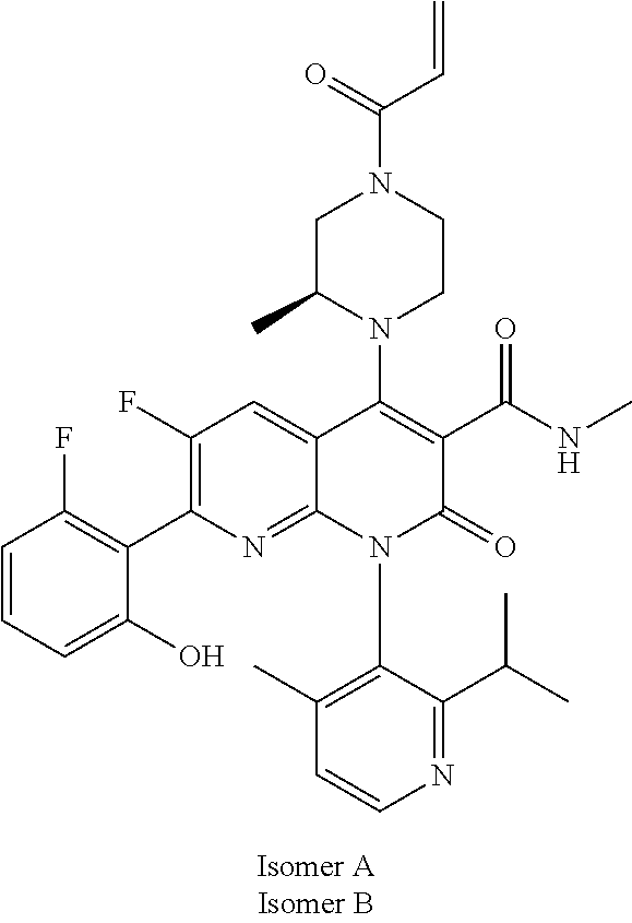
C1(F)=C(C2=C(F)C=CC=C2O)N=C2C(=C1)C(N1CCN(C(C=C)=O)CC1C)=C(C(NC)=O)C(=O)N2C1=C(C)C=CN=C1C(C)C
